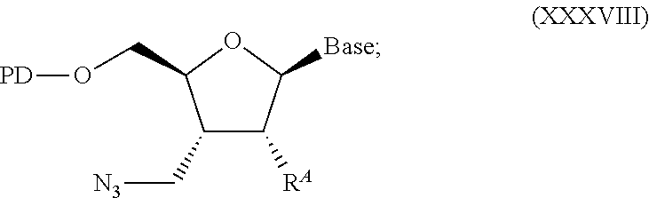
C1(C[N3])C([RA])C([Base])OC1CO[PD]
